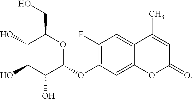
C1(F)=C(OC2OC(CO)C(O)C(O)C2O)C=C2C(=C1)C(C)=CC(=O)O2
